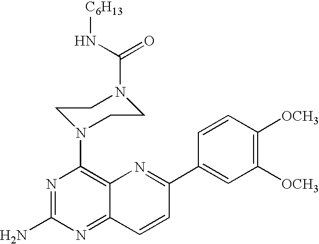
N1=C(N)N=C2C(=C1N1CCN(C(N[C6H13])=O)CC1)N=C(C1=CC([OCH3])=C([OCH3])C=C1)C=C2
